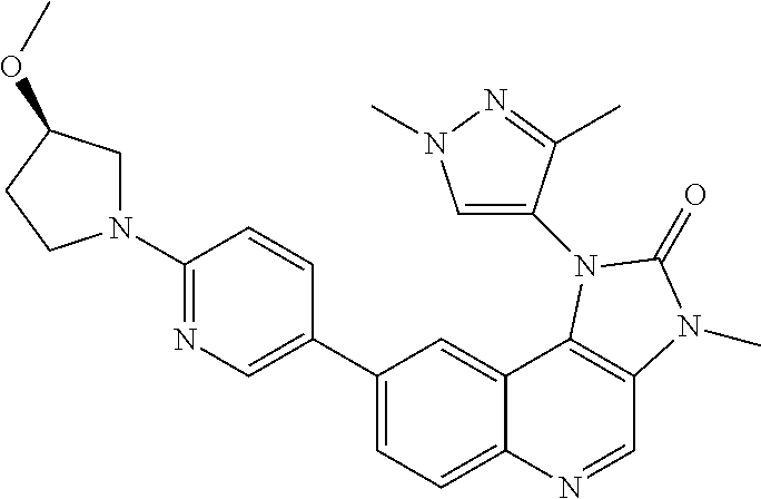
C1(N2CC(OC)CC2)=NC=C(C2=CC=C3C(=C2)C2=C(C=N3)N(C)C(=O)N2C2=CN(C)N=C2C)C=C1
